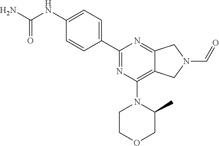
C1(NC(N)=O)=CC=C(C2=NC(N3CCOCC3C)=C3C(=N2)CN(C=O)C3)C=C1
